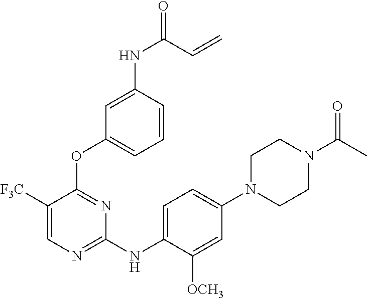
C1N(C(C)=O)CCN(C2=CC=C(NC3=NC=C([F3C])C(OC4=CC=CC(NC(=O)C=C)=C4)=N3)C([OCH3])=C2)C1
